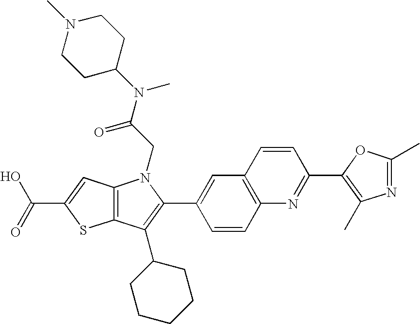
C(C1=CC2=C(S1)C(C1CCCCC1)=C(C1=CC3=C(C=C1)N=C(C1=C(C)N=C(C)O1)C=C3)N2CC(=O)N(C1CCN(C)CC1)C)(=O)O
